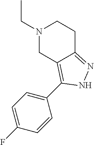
N1(CC)CCC2=NNC(C3=CC=C(F)C=C3)=C2C1
